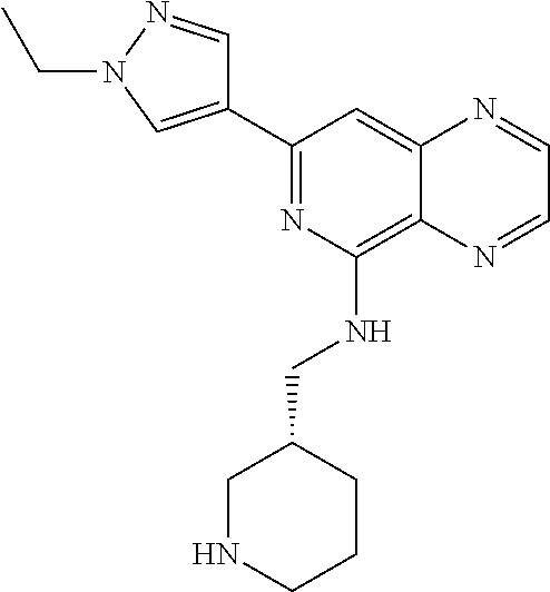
C1(C2=CN(CC)N=C2)=NC(NCC2CNCCC2)=C2C(=C1)N=CC=N2
